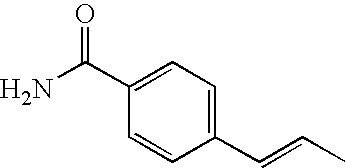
C1(C=CC)=CC=C(C(N)=O)C=C1
